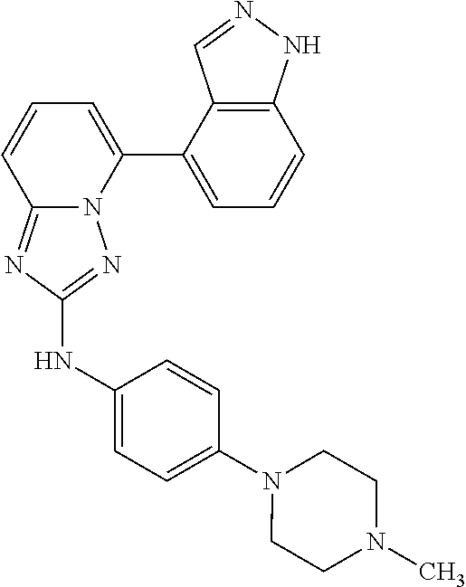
C12=C(C(C3=CC=CC4=NC(NC5=CC=C(N6CCN(C)CC6)C=C5)=NN34)=CC=C1)C=NN2
